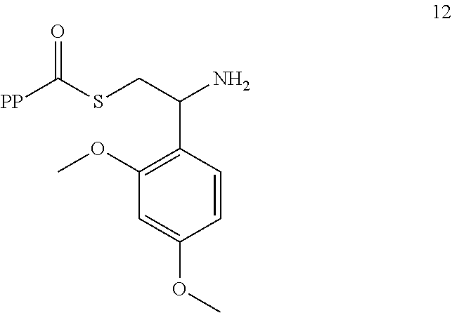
C1=CC(C(CSC([PP])=O)N)=C(OC)C=C1OC
